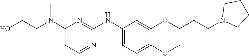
C1(N(CCO)C)=CC=NC(NC2=CC=C(OC)C(OCCCN3CCCC3)=C2)=N1
